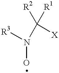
N(C([X])([R2])[R1])(O)[R3]
